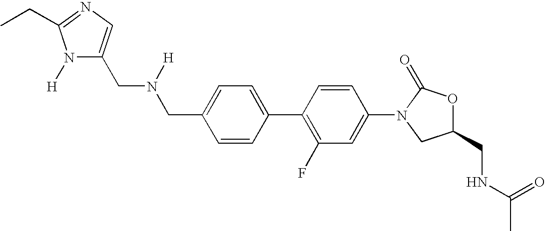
C1=C(CN(CC2=CN=C(CC)N2[H])[H])C=CC(C2=C(F)C=C(N3CC(CNC(C)=O)OC3=O)C=C2)=C1
